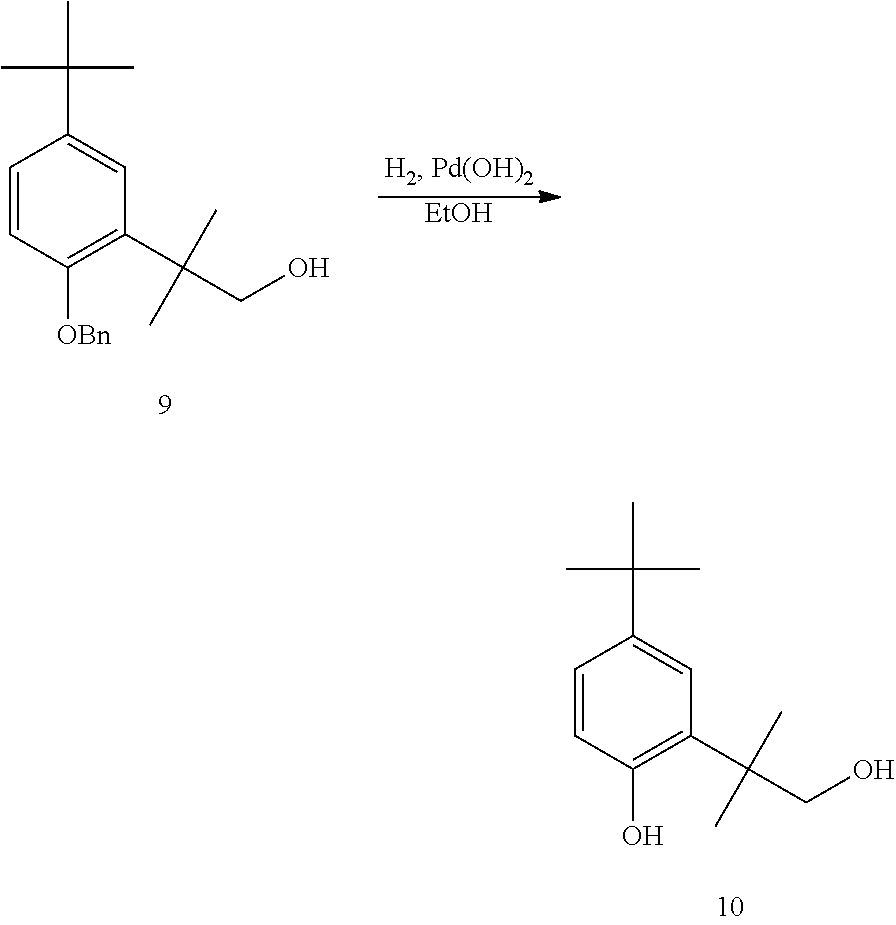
C1=CC([OBn])=C(C(CO)(C)C)C=C1C(C)(C)C.[EtOH].C1=CC(O)=C(C(CO)(C)C)C=C1C(C)(C)C
